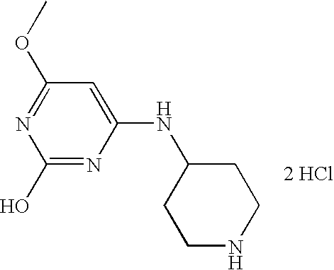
C1(O)=NC(NC2CCNCC2)=CC(OC)=N1.[2 HCl]
